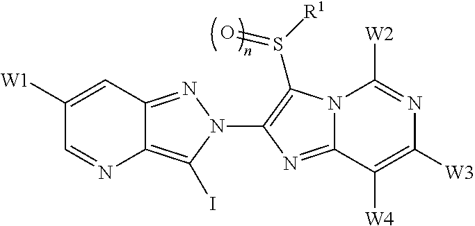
C12=C(I)N(C3=C(S([R1])=O)N4C(=N3)C([W4])=C([W3])N=C4[W2])N=C1C=C([W1])C=N2
